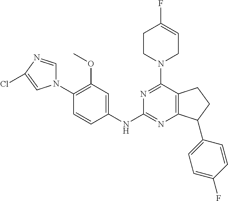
N1(C2=C(OC)C=C(NC3=NC4=C(C(N5CC=C(F)CC5)=N3)CCC4C3=CC=C(F)C=C3)C=C2)C=NC(Cl)=C1
